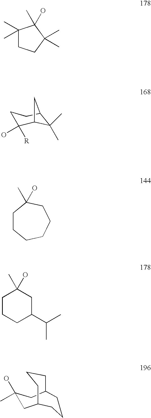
C1(C)(C)C2CCC(O)([R])C1C2.C1CCCCCC1(C)O.C1(C)(C)CCC(C)(C)C1(C)O.C1CCC(C(C)C)CC1(C)O.C1C2CCCC(CC1(C)O)CCC2
